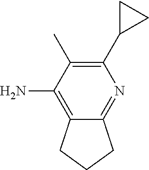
C1(N)=C2CCCC2=NC(C2CC2)=C1C
